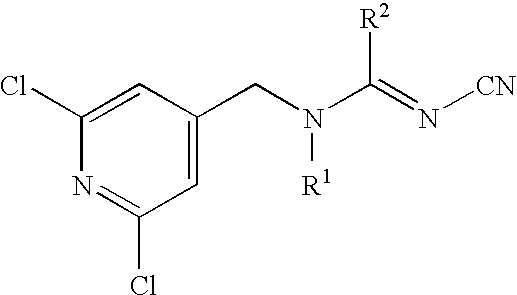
C1(Cl)=CC(CN(C(=N[CN])[R2])[R1])=CC(Cl)=N1
